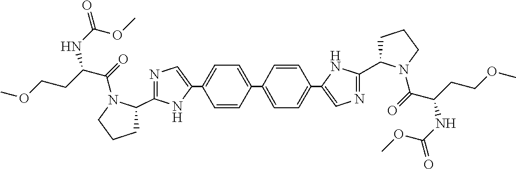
C1=C(C2=CC=C(C3=CN=C(C4CCCN4C(=O)C(CCOC)NC(=O)OC)N3)C=C2)C=CC(C2=CN=C(C3CCCN3C(=O)C(CCOC)NC(=O)OC)N2)=C1
